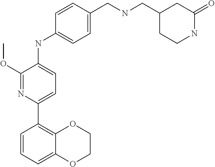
C1(NC2=CC=C(CNCC3CCNC(=O)C3)C=C2)=CC=C(C2=C3OCCOC3=CC=C2)N=C1OC
